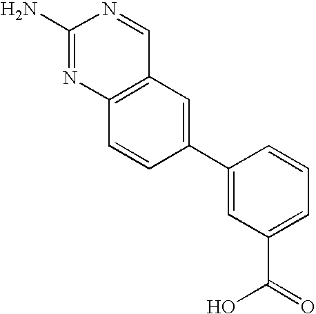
C1=C(C2=CC3=C(C=C2)N=C(N)N=C3)C=CC=C1C(O)=O
